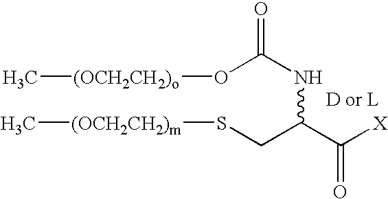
S(CC(C([X])=O)NC(=O)O[(OCH2CH2)o]C)[(OCH2CH2)m]C
